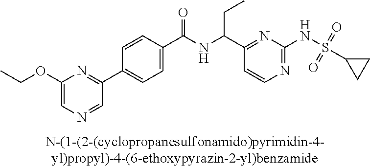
C1(C(NC(C2=NC(NS(C3CC3)(=O)=O)=NC=C2)CC)=O)=CC=C(C2=NC(OCC)=CN=C2)C=C1
